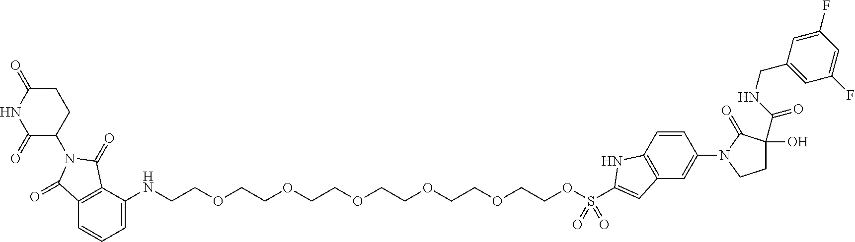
C1=C(NCCOCCOCCOCCOCCOCCOS(C2=CC3=C(C=CC(N4CCC(O)(C(NCC5=CC(F)=CC(F)=C5)=O)C4=O)=C3)N2)(=O)=O)C2=C(C=C1)C(=O)N(C1CCC(=O)NC1=O)C2=O
